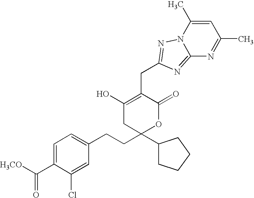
C1=C(C(=O)[H3CO])C(Cl)=CC(CCC2(C3CCCC3)CC(O)=C(CC3=NN4C(=N3)N=C(C)C=C4C)C(=O)O2)=C1
